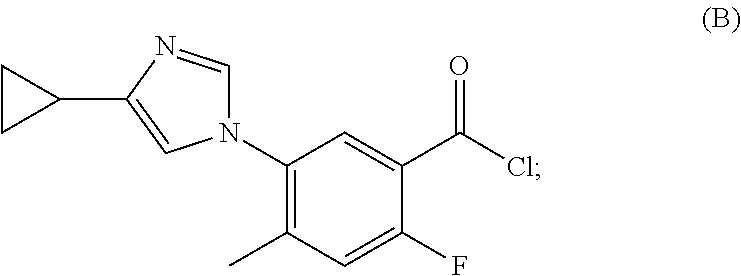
ClC(C1=CC(N2C=NC(C3CC3)=C2)=C(C)C=C1F)=O
